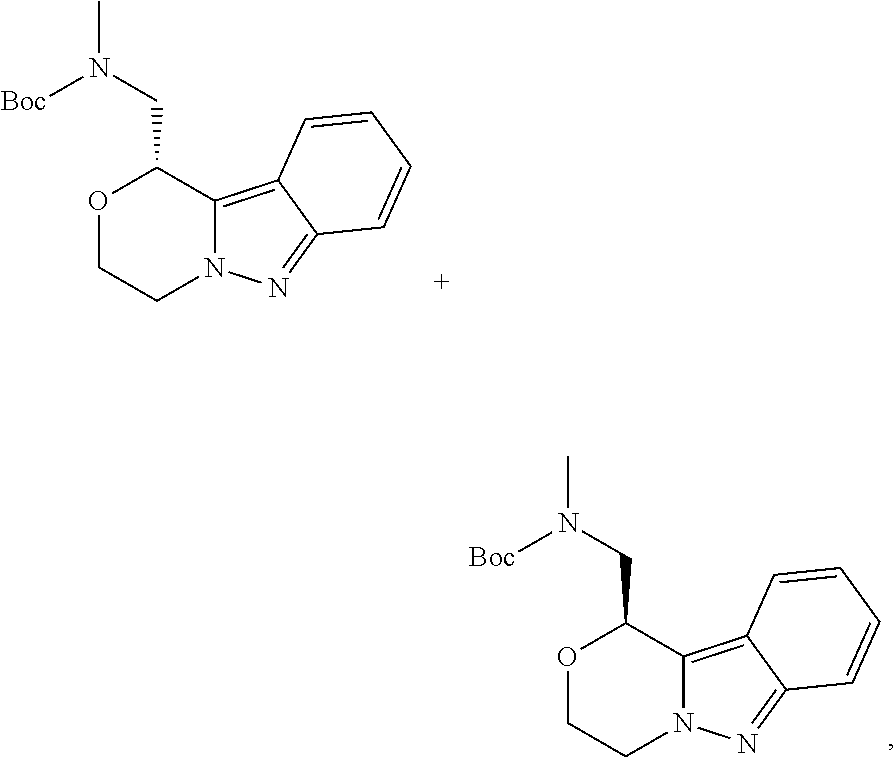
O1CCN2C(=C3C(=N2)C=CC=C3)C1CN(C)[Boc].O1CCN2C(=C3C(=N2)C=CC=C3)C1CN(C)[Boc]
